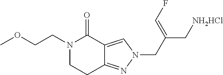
N1(CCOC)CCC2=NN(CC(C[NH2HCl])=CF)C=C2C1=O
